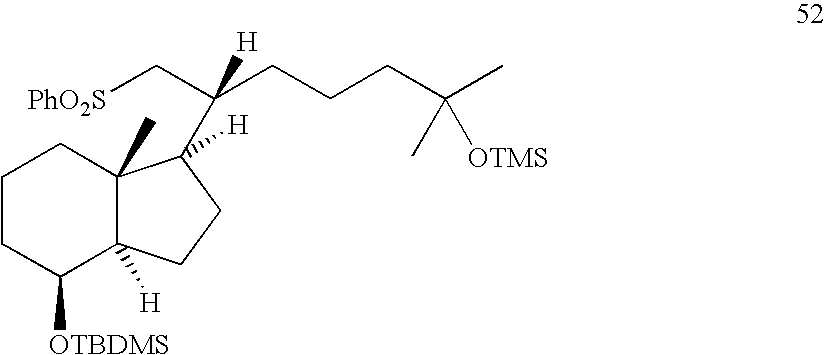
C1CC([OTBDMS])C2([H])C(C)(C1)C(C(CCCC(C)(C)[OTMS])(C[PhO2S])[H])([H])CC2
